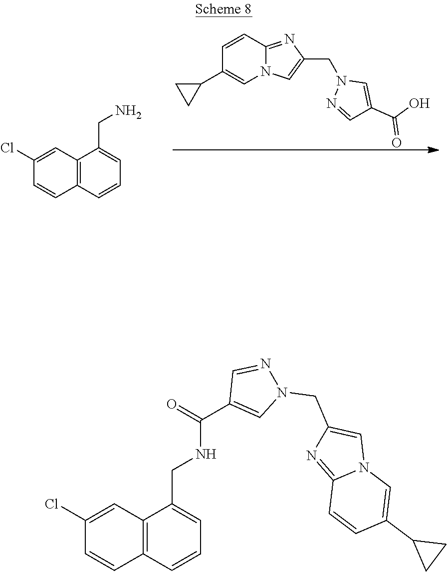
C1=CC2=NC(CN3N=CC(C(O)=O)=C3)=CN2C=C1C1CC1.C1(Cl)=CC2=C(C=C1)C=CC=C2CN.C1(Cl)=CC2=C(C=C1)C=CC=C2CNC(C1=CN(CC2=CN3C(=N2)C=CC(C2CC2)=C3)N=C1)=O
